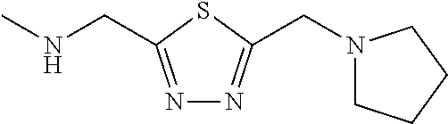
CNCC1=NN=C(CN2CCCC2)S1
